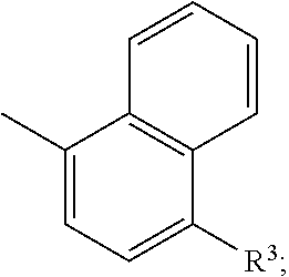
C1=CC=CC2=C1C(C)=CC=C2[R3]
